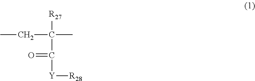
[R27]C(C([Y][R28])=O)(CC)C
